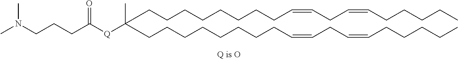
C(CCCCCCC=CCC=CCCCCC)CC(CCCCCCCCC=CCC=CCCCCC)([Q]C(CCCN(C)C)=O)C
